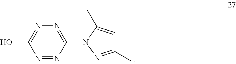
N1=C(O)N=NC(N2N=C(C)C=C2C)=N1
